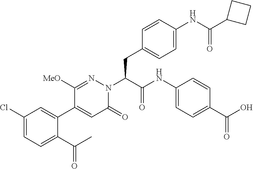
C1(Cl)=CC=C(C(C)=O)C(C2=CC(=O)N(C(CC3=CC=C(NC(C4CCC4)=O)C=C3)C(NC3=CC=C(C(O)=O)C=C3)=O)N=C2[MeO])=C1
